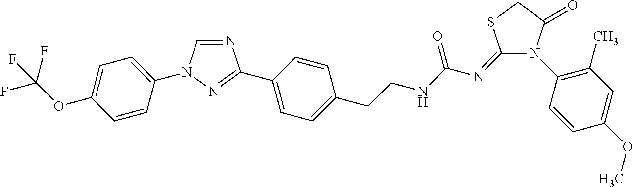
N1=CN(C2=CC=C(OC(F)(F)F)C=C2)N=C1C1=CC=C(CCNC(N=C2SCC(=O)N2C2=C(C)C=C(OC)C=C2)=O)C=C1
